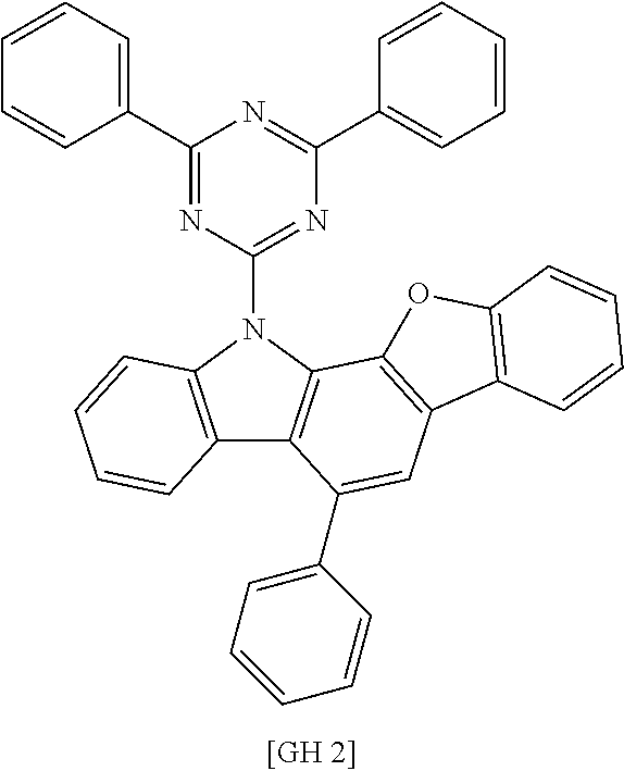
C12=C(N(C3=NC(C4=CC=CC=C4)=NC(C4=CC=CC=C4)=N3)C3=C1C(C1=CC=CC=C1)=CC1=C3OC3=C1C=CC=C3)C=CC=C2
